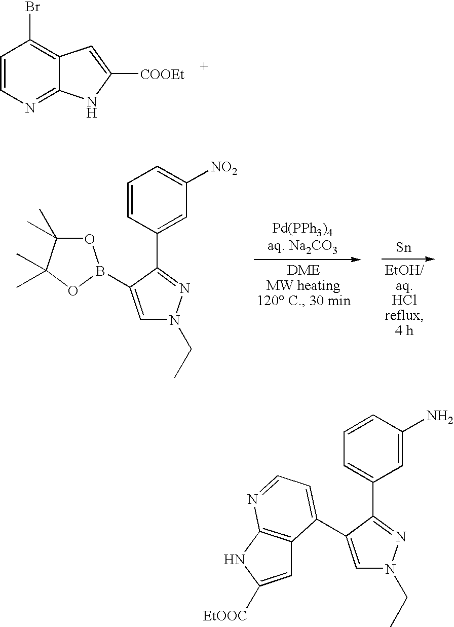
C1=CN=C2C(=C1Br)C=C([COOEt])N2.[Pd(PPh3)4aq. Na2CO3].C1=CC(C2=NN(CC)C=C2B2OC(C)(C)C(C)(C)O2)=CC([NO2])=C1.[Sn].C1=CC(N)=CC(C2=NN(CC)C=C2C2=CC=NC3=C2C=C([EtOOC])N3)=C1
